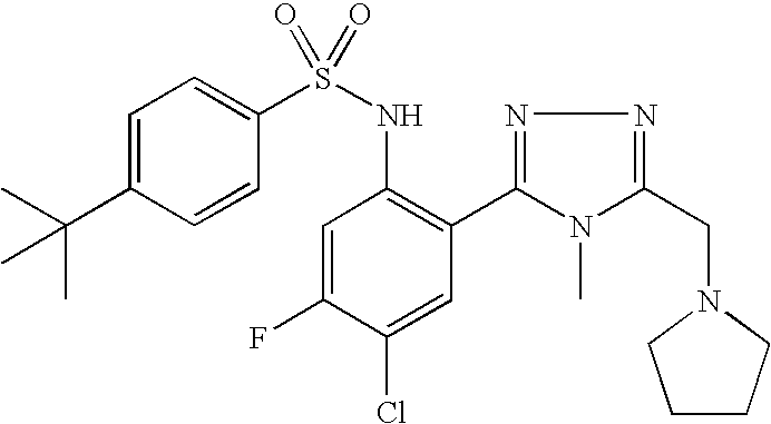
C1=C(C(C)(C)C)C=CC(S(NC2=C(C3=NN=C(CN4CCCC4)N3C)C=C(Cl)C(F)=C2)(=O)=O)=C1
